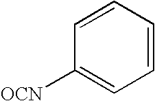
C1=CC=CC([OCN])=C1
